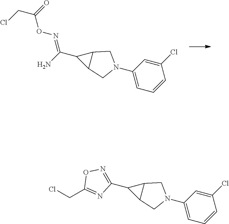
C1(C(N)=NOC(CCl)=O)C2C1CN(C1=CC=CC(Cl)=C1)C2.C1(C2=NOC(CCl)=N2)C2C1CN(C1=CC=CC(Cl)=C1)C2
